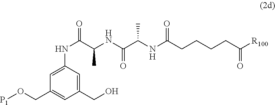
OCC1=CC(NC(C(C)NC(=O)C(NC(=O)CCCCC([R100])=O)C)=O)=CC(CO[P1])=C1
